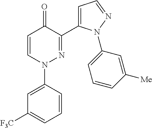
C1=CN(C2=CC([F3C])=CC=C2)N=C(C2=CC=NN2C2=CC=CC([Me])=C2)C1=O
